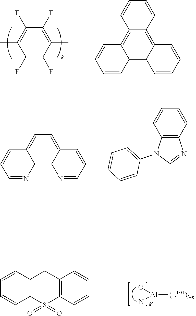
C1(F)=C(C)C(F)=C(F)C(C)=C1F.C12=C3C(=C4C(=C1C=CC=C2)C=CC=C4)C=CC=C3.C1=NC2=C3C(=CC=C2C=C1)C=CC=N3.C1=CC=CC2=C1N(C1=CC=CC=C1)C=N2.C1=CC2=C(C=C1)S(=O)(=O)C1=C(C2)C=CC=C1.[Al]([(L101)3-k])(O)N
